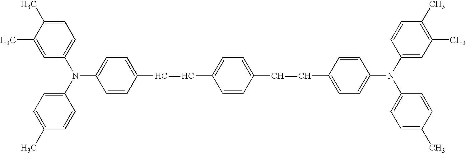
C1=CC(N(C2=CC=C(C)C(C)=C2)C2=CC=C(C)C=C2)=CC=C1C=CC1=CC=C(C=CC2=CC=C(N(C3=CC(C)=C(C)C=C3)C3=CC=C(C)C=C3)C=C2)C=C1
